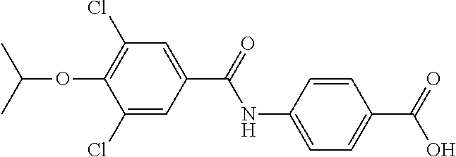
C1=C(NC(=O)C2=CC(Cl)=C(OC(C)C)C(Cl)=C2)C=CC(C(=O)O)=C1
